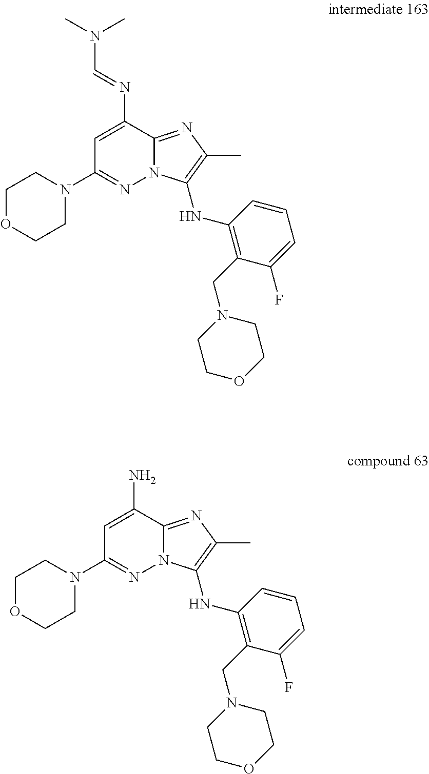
C1OCCN(C2=NN3C(=NC(C)=C3NC3=C(CN4CCOCC4)C(F)=CC=C3)C(N=CN(C)C)=C2)C1.C1OCCN(C2=NN3C(=NC(C)=C3NC3=C(CN4CCOCC4)C(F)=CC=C3)C(N)=C2)C1
